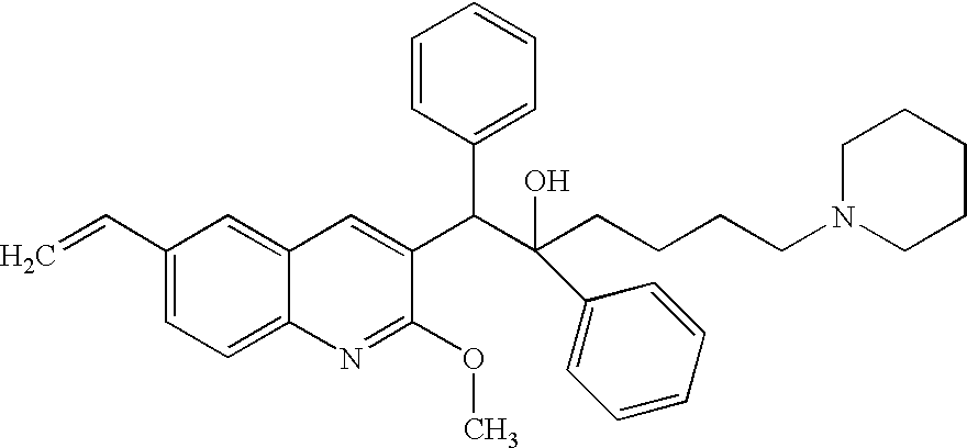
C1(C=C)=CC=C2C(=C1)C=C(C(C(CCCCN1CCCCC1)(C1=CC=CC=C1)O)C1=CC=CC=C1)C(OC)=N2
